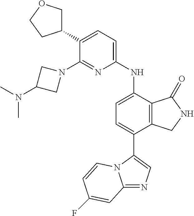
C12=NC=C(C3=CC=C(NC4=CC=C(C5COCC5)C(N5CC(N(C)C)C5)=N4)C4=C3CNC4=O)N1C=CC(F)=C2
